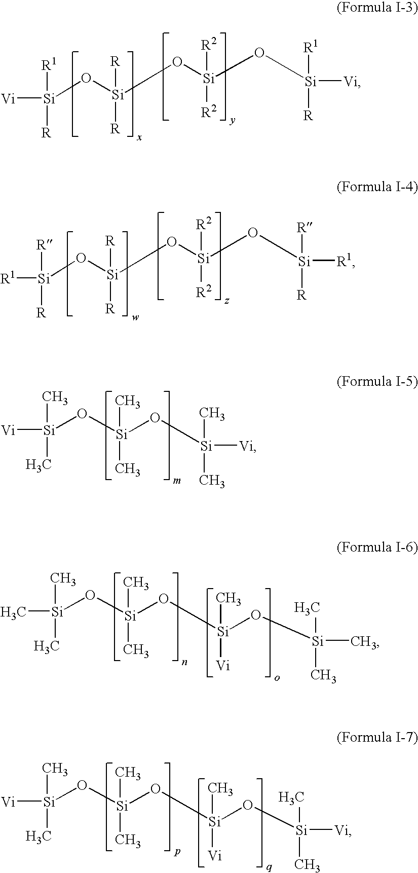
O([Si](C)(C)O[Si](C)([Vi])O[Si](C)(C)[Vi])[Si]([Vi])(C)C.[Vi][Si](C)(C)O[Si](C)(C)O[Si](C)(C)[Vi].[Si]([R])([R])(O[Si]([R2])([R2])O[Si]([R1])([R])[Vi])O[Si]([Vi])([R1])[R].[Si]([R])([R])(O[Si]([R2])([R2])O[Si]([R])([R])[R1])O[Si]([R1])([R])[R].O([Si](C)(C)O[Si](C)([Vi])O[Si](C)(C)C)[Si](C)(C)C
